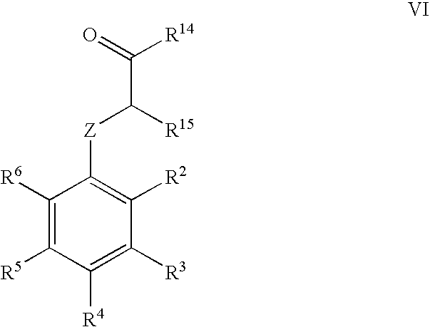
C1([R6])=C([R5])C([R4])=C([R3])C([R2])=C1[Z]C([R15])C(=O)[R14]
